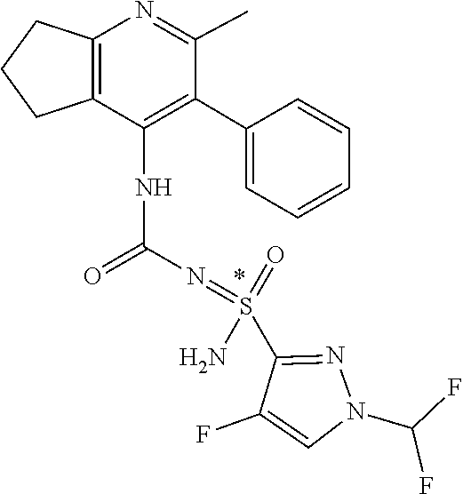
C1(C2=CC=CC=C2)=C(NC(=O)N=S(C2=NN(C(F)F)C=C2F)(=O)N)C2=C(CCC2)N=C1C
